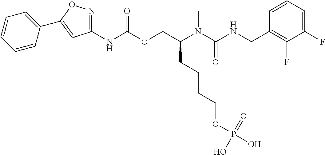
C1=CC(CNC(N(C(COC(NC2=NOC(C3=CC=CC=C3)=C2)=O)CCCCOP(O)(=O)O)C)=O)=C(F)C(F)=C1
